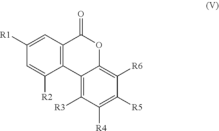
C12=C([R3])C([R4])=C([R5])C([R6])=C1OC(=O)C1=C2C([R2])=CC([R1])=C1
